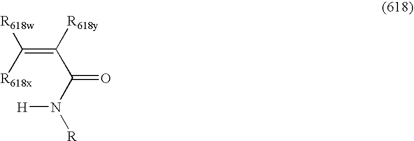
C(=C([R618y])C(N([R])[H])=O)([R618x])[R618w]
